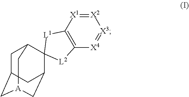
C1C2C[A]3CC(C2)C2(C1C3)[L1]C1=C([X4]=[X3][X2]=[X1]1)[L2]2
